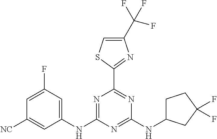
C1=C(F)C=C(NC2=NC(C3=NC(C(F)(F)F)=CS3)=NC(NC3CCC(F)(F)C3)=N2)C=C1[NC]
